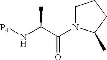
[P4]NC(C(=O)N1CCCC1C)C
